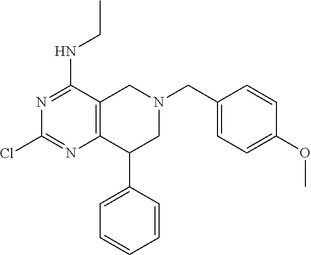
C1=CC=CC=C1C1CN(CC2=CC=C(OC)C=C2)CC2=C1N=C(Cl)N=C2NCC
